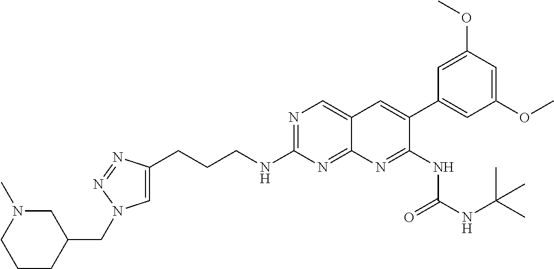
N1=C(NCCCC2=CN(CC3CN(C)CCC3)N=N2)N=C2C(=C1)C=C(C1=CC(OC)=CC(OC)=C1)C(NC(NC(C)(C)C)=O)=N2
